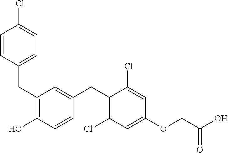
C(C1=C(O)C=CC(CC2=C(Cl)C=C(OCC(O)=O)C=C2Cl)=C1)C1=CC=C(Cl)C=C1
